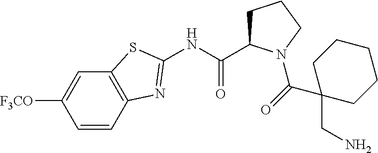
C1=CC2=C(C=C1[F3CO])SC(NC(C1CCCN1C(=O)C1(CN)CCCCC1)=O)=N2
